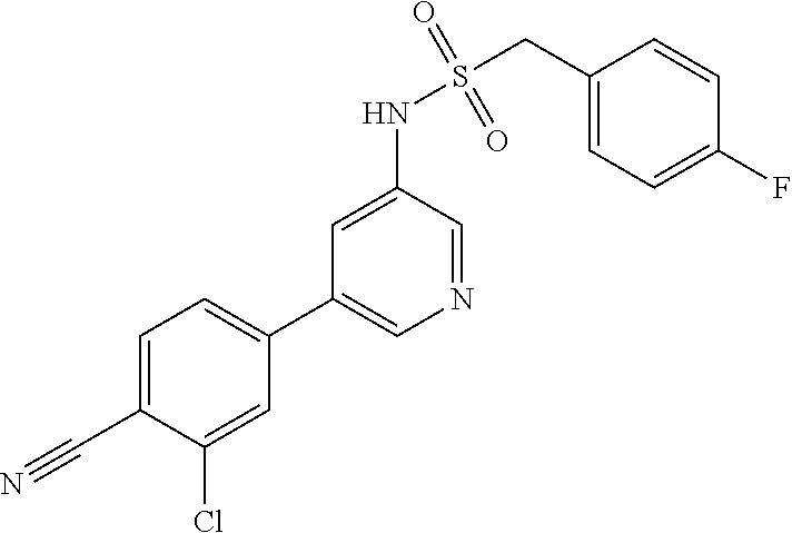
C1=C(C#N)C(Cl)=CC(C2=CN=CC(NS(CC3=CC=C(F)C=C3)(=O)=O)=C2)=C1
